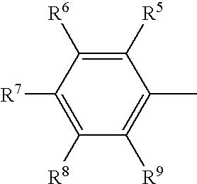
C1([R9])=C(C)C([R5])=C([R6])C([R7])=C1[R8]
